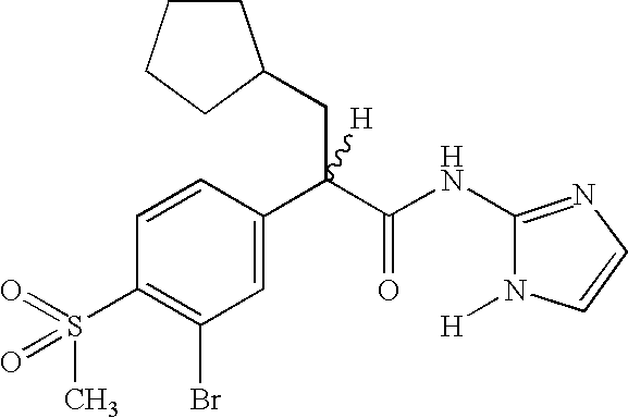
C1=C(C(C(NC2=NC=CN2[H])=O)(CC2CCCC2)[H])C=CC(S(C)(=O)=O)=C1Br
